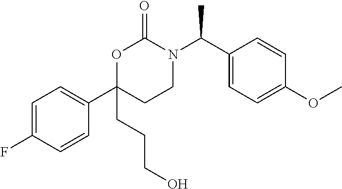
C1(C(N2C(=O)OC(C3=CC=C(F)C=C3)(CCCO)CC2)C)=CC=C(OC)C=C1
